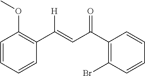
C1=CC=CC(C(=CC(C2=C(Br)C=CC=C2)=O)[H])=C1OC
